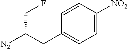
[N2]C(CC1=CC=C([NO2])C=C1)CF
